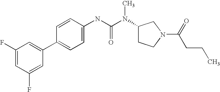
C1(F)=CC(F)=CC(C2=CC=C(NC(N(C3CCN(C(=O)CCC)C3)C)=O)C=C2)=C1
